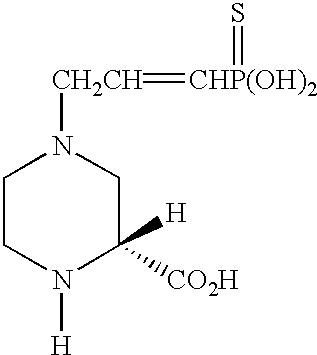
C1CN([H])C([CO2H])([H])CN1[CH2CH]=[CHP(OH)2]=S
